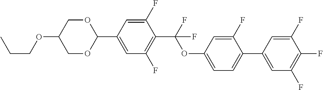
CCCOC1COC(C2=CC(F)=C(C(F)(OC3=CC=C(C4=CC(F)=C(F)C(F)=C4)C(F)=C3)F)C(F)=C2)OC1
